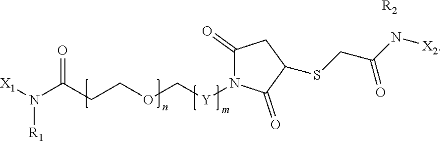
[X1]N(C(CCOC[Y]N1C(=O)CC(SCC(N[X2])=O)C1=O)=O)[R1].[R2]
